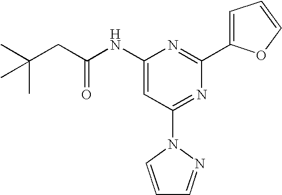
C1(NC(CC(C)(C)C)=O)=CC(N2C=CC=N2)=NC(C2=CC=CO2)=N1
